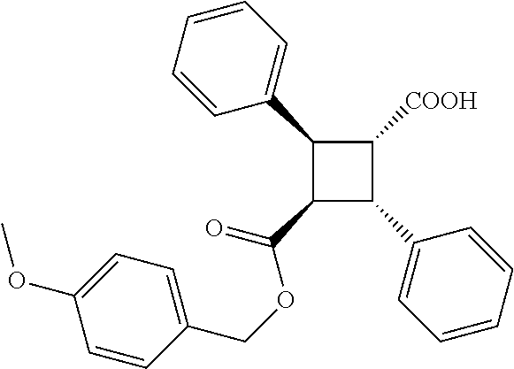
C1(C2=CC=CC=C2)C(C(OCC2=CC=C(OC)C=C2)=O)C(C2=CC=CC=C2)C1[COOH]
